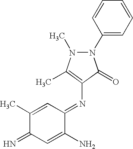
N1(C2=CC=CC=C2)N(C)C(C)=C(N=C2C=C(C)C(=N)C=C2N)C1=O
